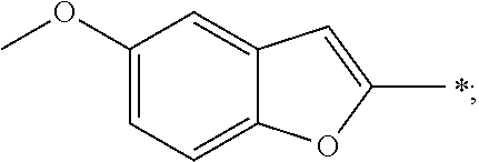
C1=C2C(=CC=C1OC)OC(C)=C2.*
